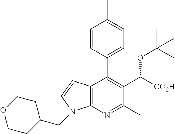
C12=C(N=C(C)C(C([CO2H])OC(C)(C)C)=C1C1=CC=C(C)C=C1)N(CC1CCOCC1)C=C2
